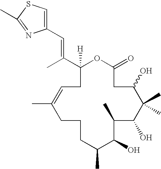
C1([H])(C(C)=CC2=CSC(C)=N2)OC(=O)CC(O)C(C)(C)C(O)C(C)C(O)C(C)CCCC(C)=CC1
